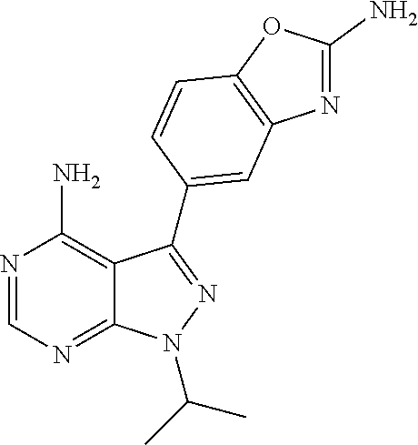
N1=C2C(=C(N)N=C1)C(C1=CC3=C(OC(N)=N3)C=C1)=NN2C(C)C
